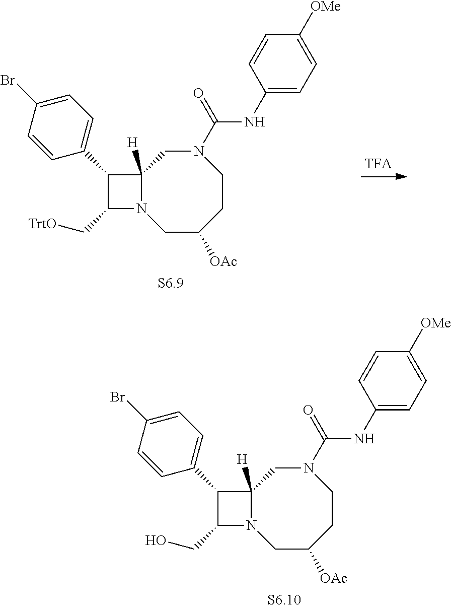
C1(C2=CC=C(Br)C=C2)C(C[TrtO])N2C1([H])CN(C(=O)NC1=CC=C([OMe])C=C1)CCC([OAc])C2.C1(C2=CC=C(Br)C=C2)C(CO)N2C1([H])CN(C(=O)NC1=CC=C([OMe])C=C1)CCC([OAc])C2
